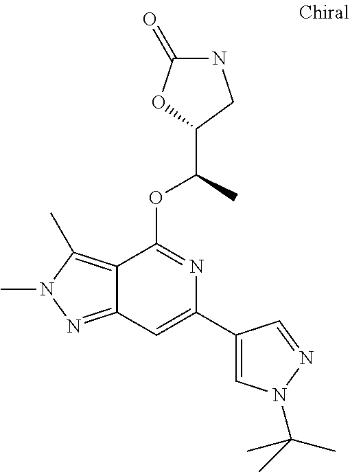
C1(=O)NCC(C(C)OC2=NC(C3=CN(C(C)(C)C)N=C3)=CC3=NN(C)C(C)=C23)O1
